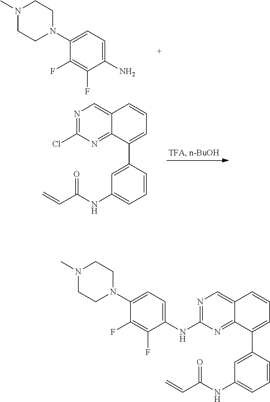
N1=C(Cl)N=C2C(=C1)C=CC=C2C1=CC(NC(C=C)=O)=CC=C1.C1(N2CCN(C)CC2)=CC=C(N)C(F)=C1F.N1=C(NC2=CC=C(N3CCN(C)CC3)C(F)=C2F)N=C2C(=C1)C=CC=C2C1=CC(NC(C=C)=O)=CC=C1
